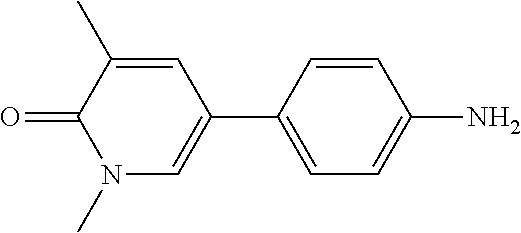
O=C1C(C)=CC(C2=CC=C(N)C=C2)=CN1C
